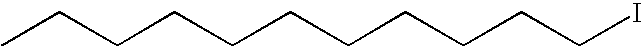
CCCCCCCCCCCI
